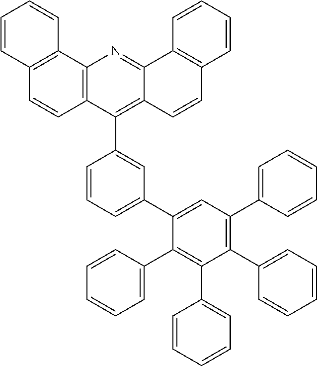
C12=C(C3=CC(C4=CC(C5=CC=CC=C5)=C(C5=CC=CC=C5)C(C5=CC=CC=C5)=C4C4=CC=CC=C4)=CC=C3)C3=C(N=C1C1=C(C=C2)C=CC=C1)C1=C(C=C3)C=CC=C1
